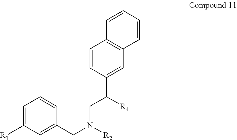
C1(CN(CC([R4])C2=CC3=C(C=C2)C=CC=C3)[R2])=CC([R1])=CC=C1
